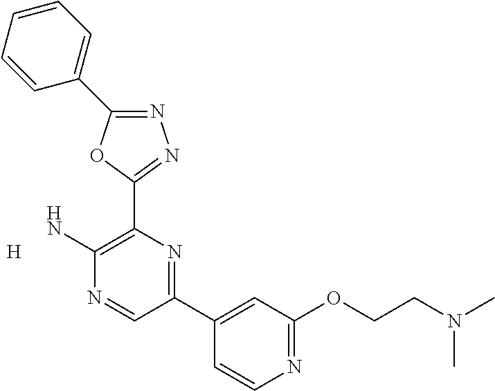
N1=C(C2=CC=CC=C2)OC(C2=C(N)N=CC(C3=CC(OCCN(C)C)=NC=C3)=N2)=N1.[H]
